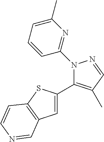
C1=C(C2=C(C)C=NN2C2=NC(C)=CC=C2)SC2=C1C=NC=C2
